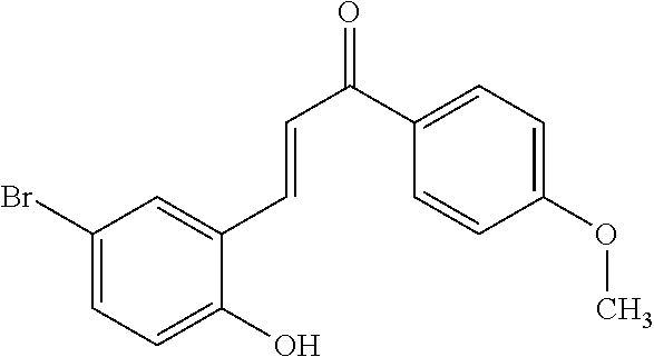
C1(Br)=CC=C(O)C(C=CC(=O)C2=CC=C(OC)C=C2)=C1
